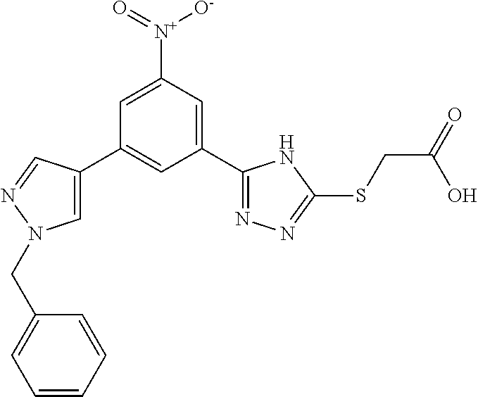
C1(C2=NN=C(SCC(=O)O)N2)=CC([N+](=O)[O-])=CC(C2=CN(CC3=CC=CC=C3)N=C2)=C1
